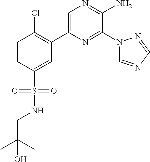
C1(C2=C(Cl)C=CC(S(=O)(=O)NCC(C)(C)O)=C2)=CN=C(N)C(N2C=NC=N2)=N1
